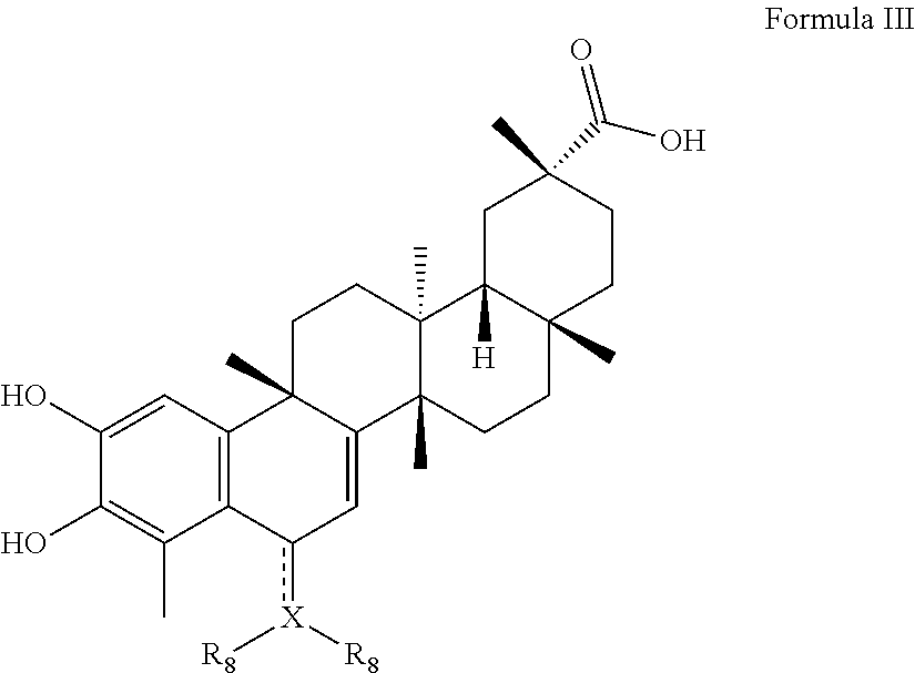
C1(O)=CC2=C(C(C)=C1O)c([X]([R8])[R8])C=C1C2(C)CCC2(C)C1(C)CCC1(C)C2([H])CC(C)(C(O)=O)CC1
